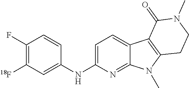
C1(NC2=CC=C3C(=N2)N(C)C2=C3C(=O)N(C)CC2)=CC([18F])=C(F)C=C1
